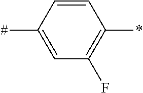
C1=CC(*)=C(F)C=C1[#]
